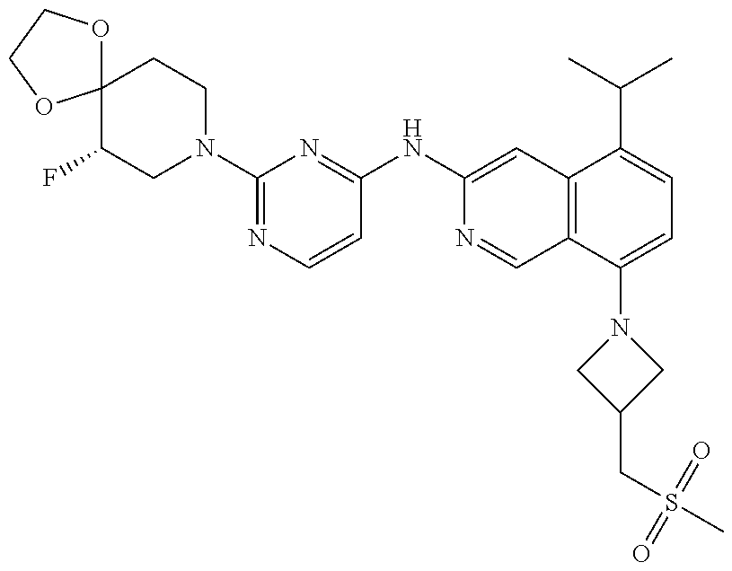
C12(C(F)CN(C3=NC=CC(NC4=CC5=C(C=N4)C(N4CC(CS(C)(=O)=O)C4)=CC=C5C(C)C)=N3)CC1)OCCO2
